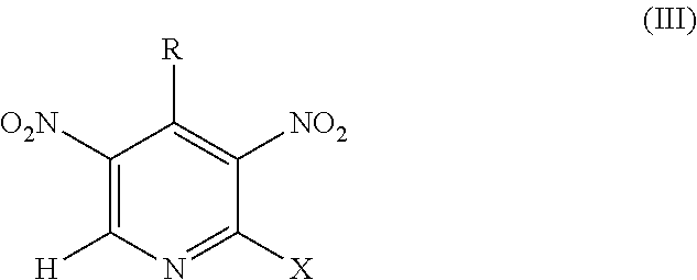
C1([O2N])=C([H])N=C([X])C([NO2])=C1[R]
